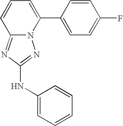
C12=NC(NC3=CC=CC=C3)=NN1C(C1=CC=C(F)C=C1)=CC=C2
